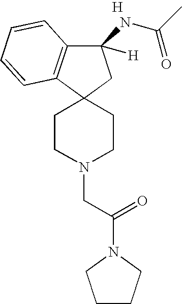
C(N1CCC2(CC1)CC(NC(C)=O)([H])C1=C2C=CC=C1)C(N1CCCC1)=O.[H]
